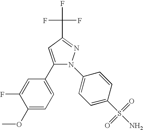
C(C1=NN(C2=CC=C(S(N)(=O)=O)C=C2)C(C2=CC=C(OC)C(F)=C2)=C1)(F)(F)F
